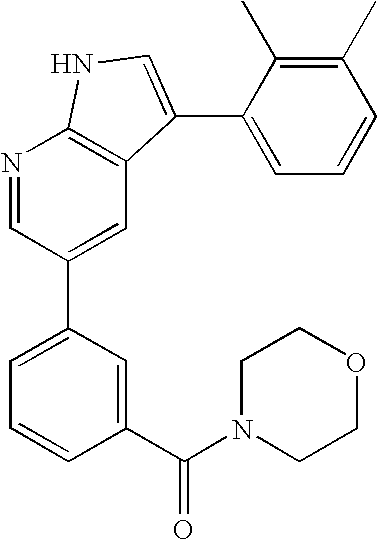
N1=CC(C2=CC=CC(C(N3CCOCC3)=O)=C2)=CC2=C1NC=C2C1=CC=CC(C)=C1C
